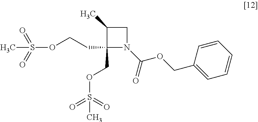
C1(C)C(COS(=O)(=O)C)(CCOS(=O)(=O)C)N(C(=O)OCC2=CC=CC=C2)C1
